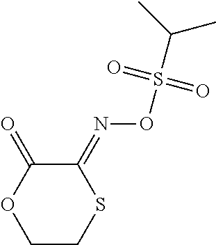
C1CSC(=NOS(C(C)C)(=O)=O)C(=O)O1
